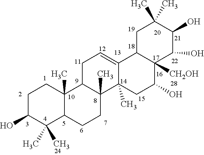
C1C(O)C(C)(C)C2C(C)(C1)C1C(C)(CC2)C2(C)C(=CC1)C1C([CH2OH])(C(O)C2)C(O)C(O)C(C)(C)C1
